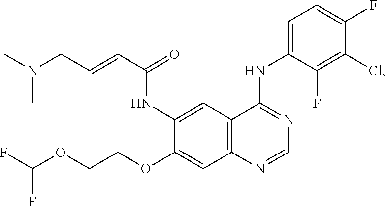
C12=C(N=CN=C1NC1=CC=C(F)C(Cl)=C1F)C=C(OCCOC(F)F)C(NC(C=CCN(C)C)=O)=C2
